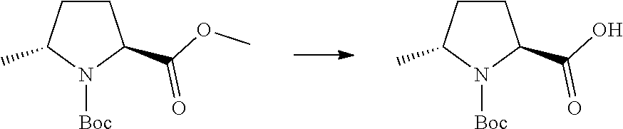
C1CC(C(OC)=O)N([Boc])C1C.C1CC(C(O)=O)N([Boc])C1C
